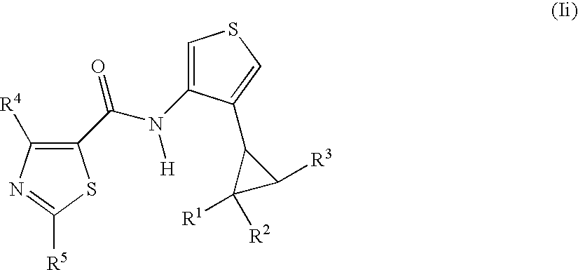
C(N([H])C1=CSC=C1C1C([R1])([R2])C1[R3])(=O)C1=C([R4])N=C([R5])S1
